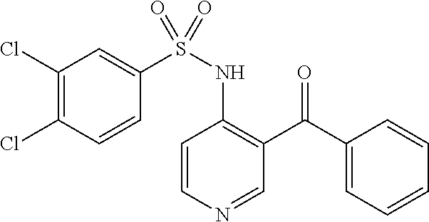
C1=CN=CC(C(C2=CC=CC=C2)=O)=C1NS(=O)(C1=CC(Cl)=C(Cl)C=C1)=O
